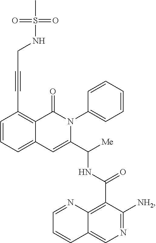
C1=CC=C2C(=C1C#CCNS(=O)(=O)C)C(=O)N(C1=CC=CC=C1)C(C([Me])NC(C1=C3C(=CN=C1[NH2])C=CC=N3)=O)=C2
